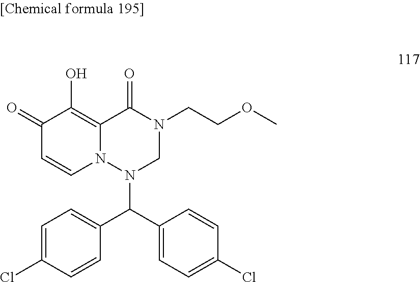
C1(=O)C=CN2C(=C1O)C(=O)N(CCOC)CN2C(C1=CC=C(Cl)C=C1)C1=CC=C(Cl)C=C1
